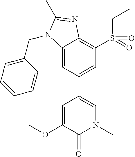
C1=C(C2=CN(C)C(=O)C(OC)=C2)C=C2C(=C1S(=O)(CC)=O)N=C(C)N2CC1=CC=CC=C1
